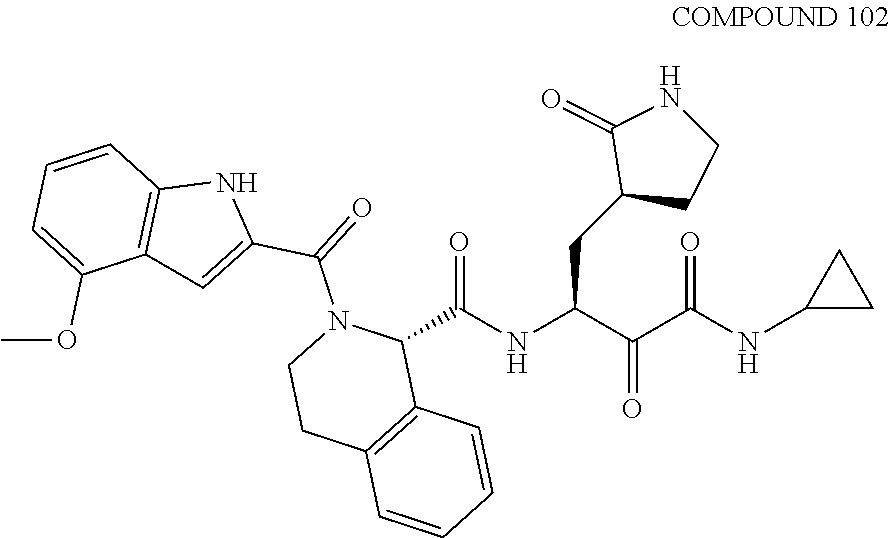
C1(C(NC(C(C(NC2CC2)=O)=O)CC2CCNC2=O)=O)N(C(C2=CC3=C(N2)C=CC=C3OC)=O)CCC2=C1C=CC=C2
